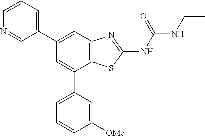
C1=CC=C(C2=CC3=C(C(C4=CC=CC([OMe])=C4)=C2)SC(NC(NCC)=O)=N3)C=N1
